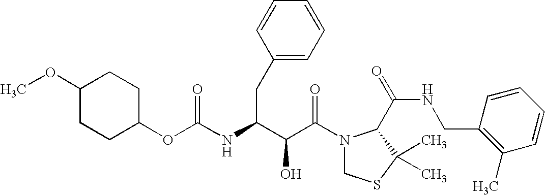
O(C(NC(C(C(N1CSC(C)(C)C1C(NCC1=C(C)C=CC=C1)=O)=O)O)CC1=CC=CC=C1)=O)C1CCC(OC)CC1
